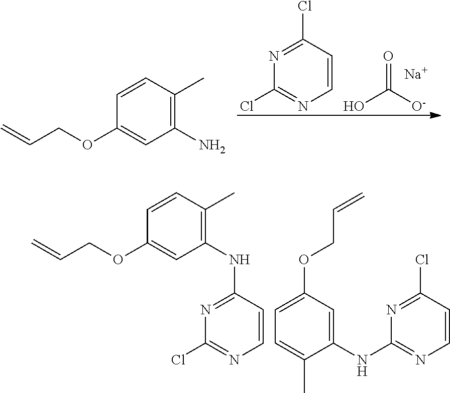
C1=CC(Cl)=NC(Cl)=N1.C(=O)(O)[O-].[Na].C1(N)=C(C)C=CC(OCC=C)=C1.C1(NC2=NC(Cl)=NC=C2)=C(C)C=CC(OCC=C)=C1.ClC1=NC(NC2=CC(OCC=C)=CC=C2C)=NC=C1
